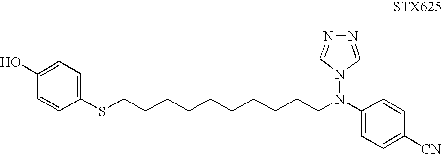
C1(N(N2C=NN=C2)CCCCCCCCCCSC2=CC=C(O)C=C2)=CC=C([CN])C=C1
